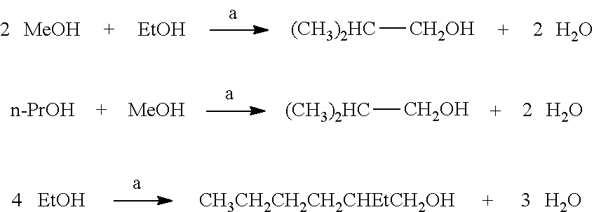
[MeOH].O.[EtOH].[(CH3)2HC][CH2OH].[n-PrOH].O.[MeOH].[(CH3)2HC][CH2OH].[EtOH].O.[CH3CH2CH2CH2CHEtCH2OH]
